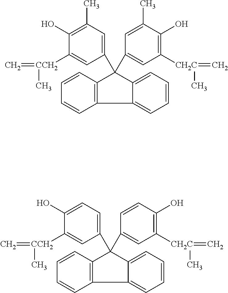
C12=C(C=CC=C1)C1=CC=CC=C1C2(C1=CC(C)=C(O)C([CCH2](=C)C)=C1)C1=CC([CH2C](=C)C)=C(O)C(C)=C1.C12=C(C=CC=C1)C1=CC=CC=C1C2(C1=CC=C(O)C([CCH2](=C)C)=C1)C1=CC([CH2C](=C)C)=C(O)C=C1
